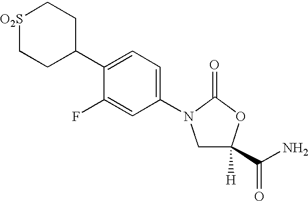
[O2S]1CCC(C2=CC=C(N3CC([H])(C(N)=O)OC3=O)C=C2F)CC1
